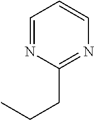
C1=NC(CCC)=NC=C1
